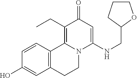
C1=CC2=C(C=C1O)CCN1C2=C(CC)C(=O)C=C1NCC1CCCO1
